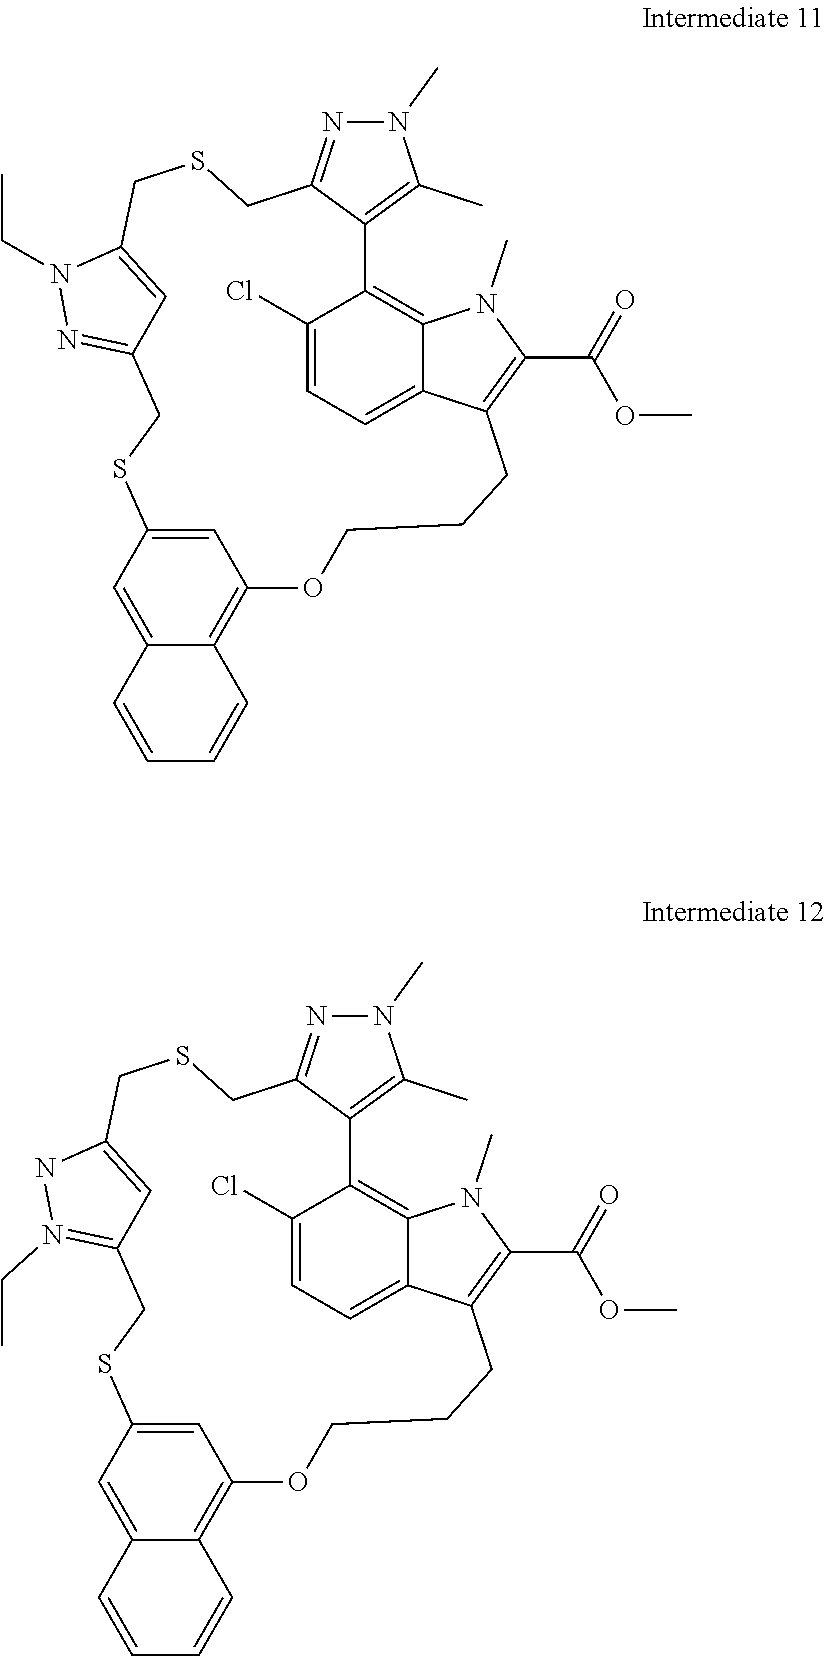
N1(CC)N=C2C=C1CSCC1=NN(C)C(C)=C1C1=C3C(=CC=C1Cl)C(=C(C(=O)OC)N3C)CCCOC1=C3C(=CC(=C1)SC2)C=CC=C3.N1N(CC)=C2C=C1CSCC1=NN(C)C(C)=C1C1=C3C(=CC=C1Cl)C(=C(C(=O)OC)N3C)CCCOC1=C3C(=CC(=C1)SC2)C=CC=C3
